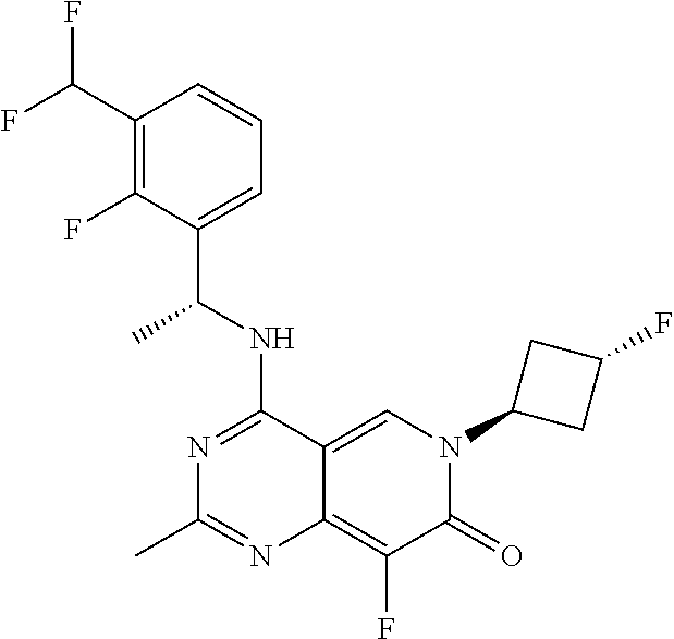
C1(C(F)F)=C(F)C(C(NC2=NC(C)=NC3=C(F)C(=O)N(C4CC(F)C4)C=C23)C)=CC=C1
